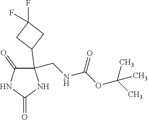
C1(CNC(OC(C)(C)C)=O)(C2CC(F)(F)C2)C(=O)NC(=O)N1
